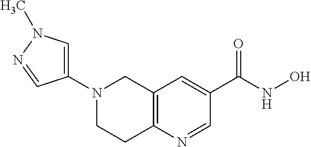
C12=C(C=C(C(NO)=O)C=N1)CN(C1=CN(C)N=C1)CC2
